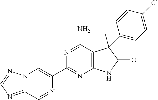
C12=NC=NN1C=C(C1=NC3=C(C(N)=N1)C(C)(C1=CC=C(Cl)C=C1)C(=O)N3)N=C2
